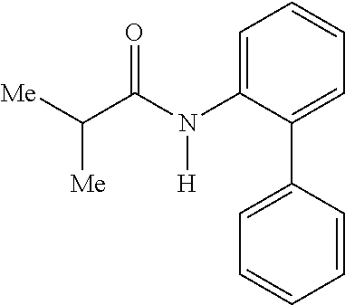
C1=C(N(C(C([Me])[Me])=O)[H])C(C2=CC=CC=C2)=CC=C1
